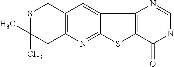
S1C(C)(C)CC2=C(C1)C=C1C(=N2)SC2=C1N=CNC2=O
